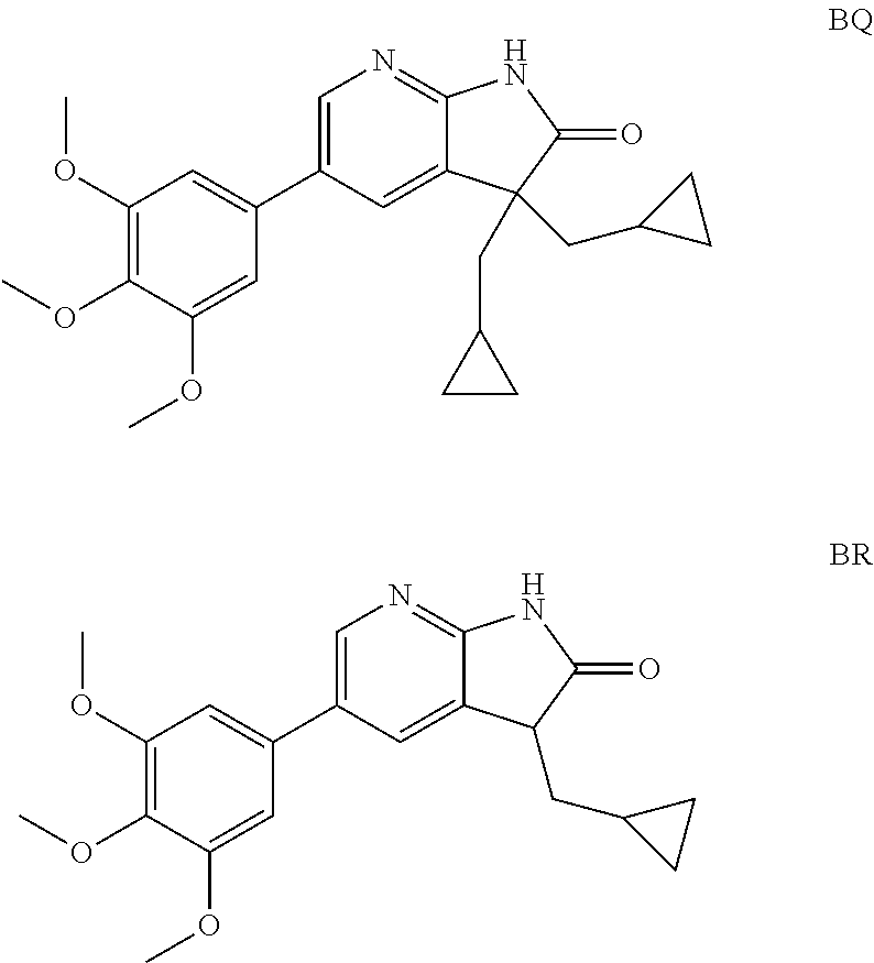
C1=C(C2=CC(OC)=C(OC)C(OC)=C2)C=C2C(=N1)NC(=O)C2(CC1CC1)CC1CC1.C1=C(C2=CC(OC)=C(OC)C(OC)=C2)C=C2C(=N1)NC(=O)C2CC1CC1
